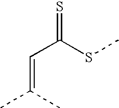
C(=CC(=S)SC)(C)C
